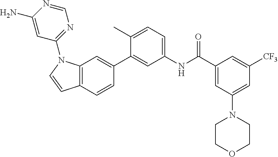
C1(N2C3=C(C=CC(C4=CC(NC(C5=CC(N6CCOCC6)=CC([CF3])=C5)=O)=CC=C4C)=C3)C=C2)=NC=NC(N)=C1
